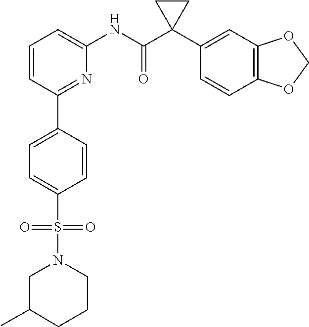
C1=CC(C2=CC=C(S(=O)(=O)N3CC(C)CCC3)C=C2)=NC(NC(C2(C3=CC4=C(C=C3)OCO4)CC2)=O)=C1
